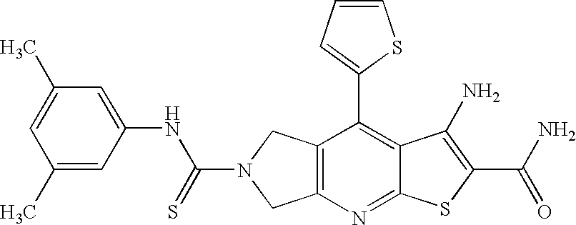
C12=C(N=C3C(=C1C1=CC=CS1)C(N)=C(C(N)=O)S3)CN(C(=S)NC1=CC(C)=CC(C)=C1)C2
